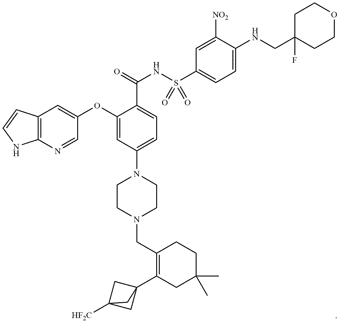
C12=C(N=CC(OC3=CC(N4CCN(CC5=C(C67CC([HF2C])(C6)C7)CC(C)(C)CC5)CC4)=CC=C3C(=O)NS(C3=CC=C(NCC4(F)CCOCC4)C([NO2])=C3)(=O)=O)=C1)NC=C2
